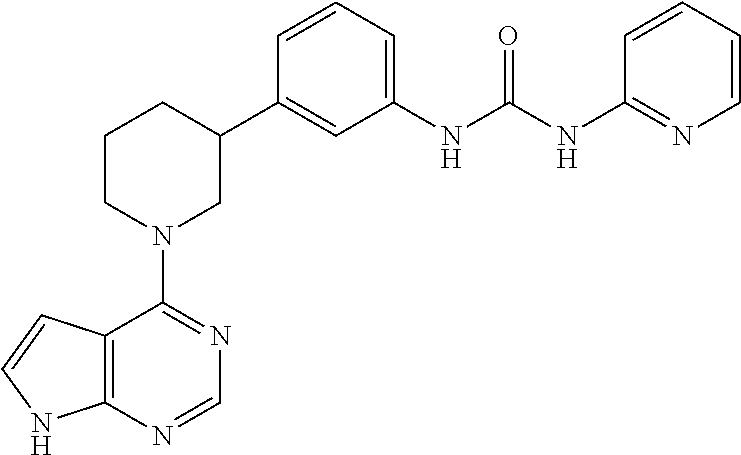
C12=C(N=CN=C1N1CC(C3=CC(NC(NC4=NC=CC=C4)=O)=CC=C3)CCC1)NC=C2
